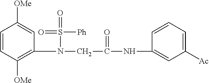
C1=CC([OMe])=C(N(CC(NC2=CC([Ac])=CC=C2)=O)S(=O)([Ph])=O)C=C1[OMe]
